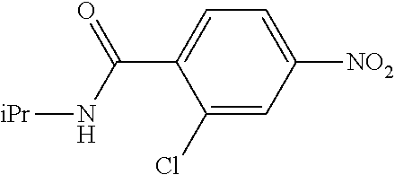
C1(Cl)=CC([NO2])=CC=C1C(N[iPr])=O
